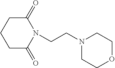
N1(CCN2C(=O)CCCC2=O)CCOCC1
